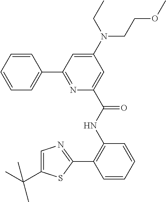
C1=CC(C2=NC(C(NC3=C(C4=NC=C(C(C)(C)C)S4)C=CC=C3)=O)=CC(N(CCOC)CC)=C2)=CC=C1
